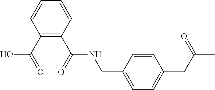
C(NC(C1=C(C(O)=O)C=CC=C1)=O)C1=CC=C(CC(C)=O)C=C1
